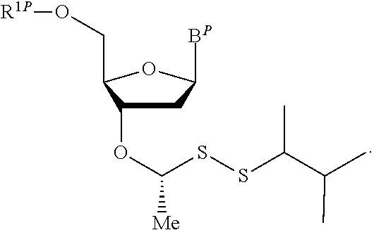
C1C(OC(SSC(C(C)C)C)[Me])C(CO[R1P])OC1[BP]
